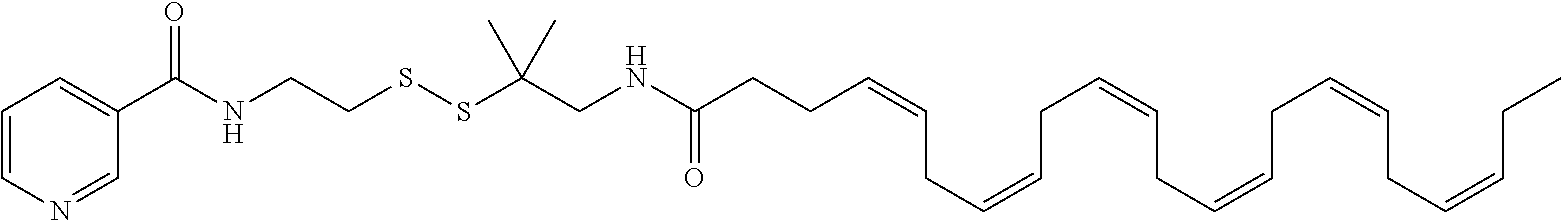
C(CC(NCC(SSCCNC(C1=CC=CN=C1)=O)(C)C)=O)C=CCC=CCC=CCC=CCC=CCC=CCC
